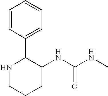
C1(NC(NC)=O)C(C2=CC=CC=C2)NCCC1
